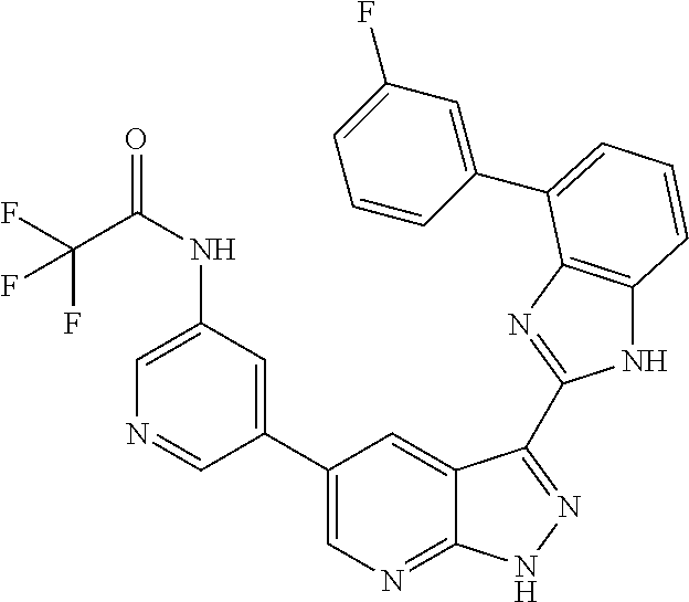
C1=C(NC(=O)C(F)(F)F)C=C(C2=CN=C3C(=C2)C(C2=NC4=C(N2)C=CC=C4C2=CC(F)=CC=C2)=NN3)C=N1
